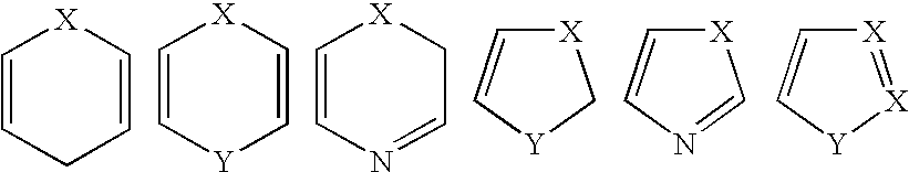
[X]1C=C[Y]C1.C1=CCC=C[X]1.C1=C[Y]C=C[X]1.C1=CN=CC[X]1.[X]1C=CN=C1.[X]1=[X][Y]C=C1
